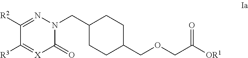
C1([R2])=NN(CC2CCC(COCC([OR1])=O)CC2)C(=O)[X]=C1[R3]
